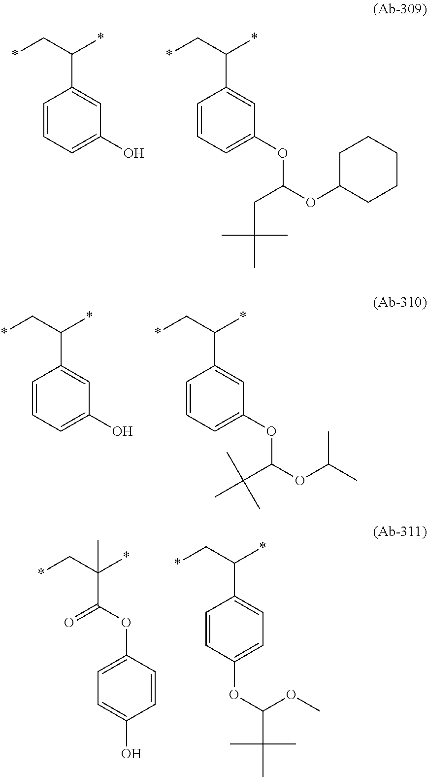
C1(C(C*)*)=CC(OC(CC(C)(C)C)OC2CCCCC2)=CC=C1.C1(C(C*)*)=CC(O)=CC=C1.C1(C(C*)*)=CC(OC(C(C)(C)C)OC(C)C)=CC=C1.C1(C(C*)*)=CC(O)=CC=C1.C1(C(C*)*)=CC=C(OC(OC)C(C)(C)C)C=C1.C(C(C*)(*)C)(OC1=CC=C(O)C=C1)=O
